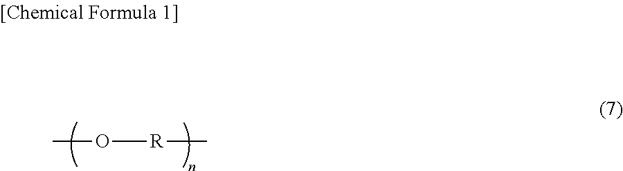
CO[R]C
